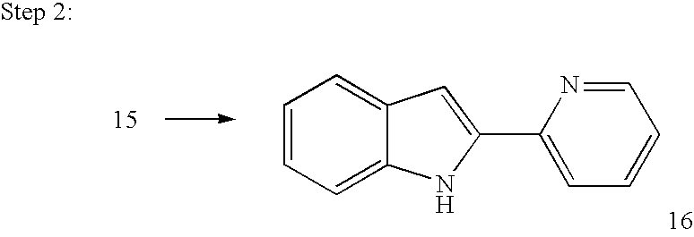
C1=CC=C2C(=C1)C=C(C1=CC=CC=N1)N2
